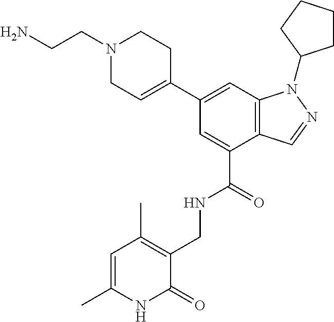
C12=C(C=C(C3=CCN(CCN)CC3)C=C1C(=O)NCC1=C(C)C=C(C)NC1=O)N(C1CCCC1)N=C2
